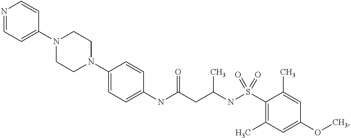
C1(N2CCN(C3=CC=NC=C3)CC2)=CC=C(NC(CC(NS(C2=C(C)C=C(OC)C=C2C)(=O)=O)C)=O)C=C1
